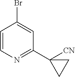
C1=CN=C(C2([CN])CC2)C=C1Br
